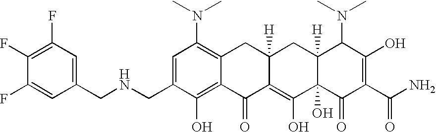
N(CC1=CC(N(C)C)=C2C(=C1O)C(=O)C1=C(O)C3(O)C([H])(CC1([H])C2)C(N(C)C)C(O)=C(C(N)=O)C3=O)CC1=CC(F)=C(F)C(F)=C1
